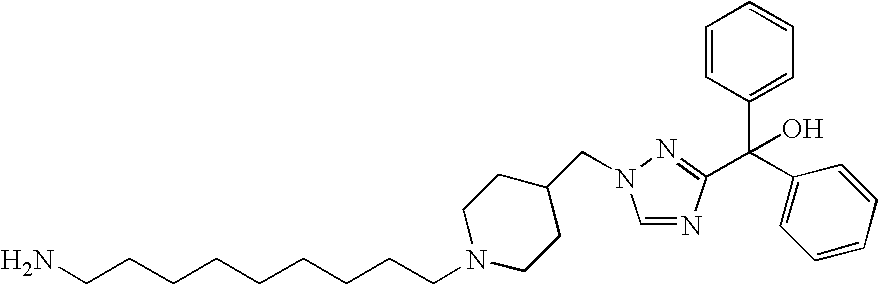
NCCCCCCCCCN1CCC(CN2C=NC(C(C3=CC=CC=C3)(C3=CC=CC=C3)O)=N2)CC1
